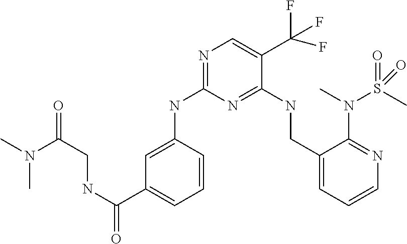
C1=C(NC2=NC=C(C(F)(F)F)C(NCC3=CC=CN=C3N(S(=O)(C)=O)C)=N2)C=CC=C1C(NCC(N(C)C)=O)=O
